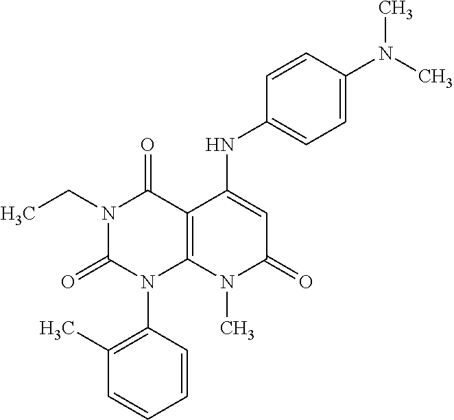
C1=CC(N2C3=C(C(=O)N(CC)C2=O)C(NC2=CC=C(N(C)C)C=C2)=CC(=O)N3C)=C(C)C=C1
